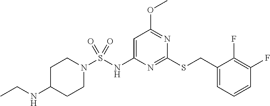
C1=C(NS(N2CCC(NCC)CC2)(=O)=O)N=C(SCC2=CC=CC(F)=C2F)N=C1OC
